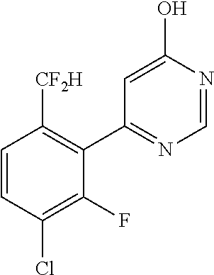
C1(C2=C([CF2H])C=CC(Cl)=C2F)=NC=NC(O)=C1
